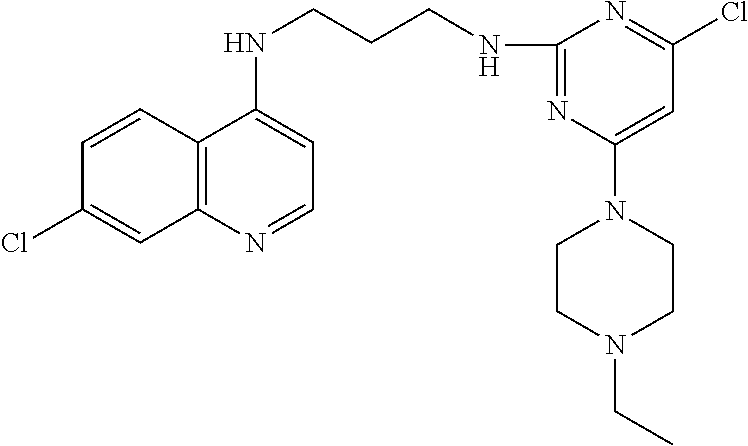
C12=C(N=CC=C1NCCCNC1=NC(N3CCN(CC)CC3)=CC(Cl)=N1)C=C(Cl)C=C2
